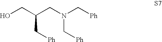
OCC(CN(C[Ph])C[Ph])C[Ph]
